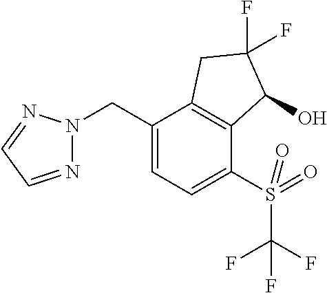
C1(CN2N=CC=N2)=CC=C(S(=O)(C(F)(F)F)=O)C2=C1CC(F)(F)C2O
